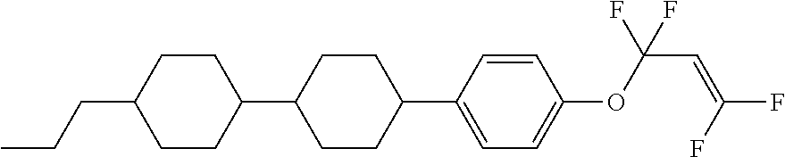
C1CC(C2CCC(C3=CC=C(OC(C=C(F)F)(F)F)C=C3)CC2)CCC1CCC
